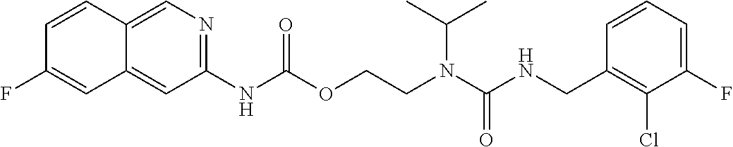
C1=CC(CNC(N(CCOC(NC2=NC=C3C(=C2)C=C(F)C=C3)=O)C(C)C)=O)=C(Cl)C(F)=C1
